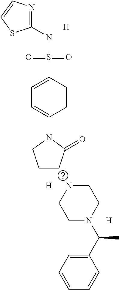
C1(NS(C2=CC=C(N3CCCC3=O)C=C2)(=O)=O)=NC=CS1.[H].[H].[H].N1CCN(C(C2=CC=CC=C2)C)CC1
